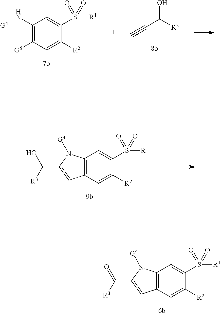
C12=C(C=C([R2])C(S(=O)(=O)[R1])=C1)C=C(C(O)[R3])N2[G4].C12=C(C=C([R2])C(S(=O)(=O)[R1])=C1)C=C(C(=O)[R3])N2[G4].C#CC([R3])O.C1(N)=C([G5])C=C([R2])C(S(=O)(=O)[R1])=C1.[G4]
